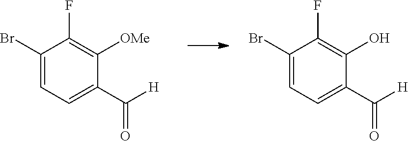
C1(C(=O)[H])=CC=C(Br)C(F)=C1[OMe].C1=C(Br)C(F)=C(O)C(C(=O)[H])=C1
